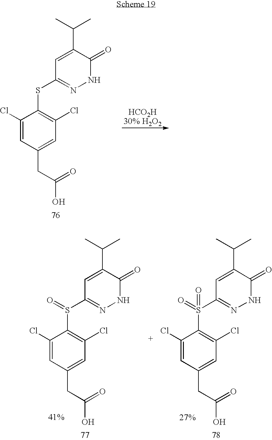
C1(Cl)=CC(CC(O)=O)=CC(Cl)=C1SC1=NNC(=O)C(C(C)C)=C1.C1(Cl)=CC(CC(O)=O)=CC(Cl)=C1S(C1=NNC(=O)C(C(C)C)=C1)=O.C1(Cl)=CC(CC(O)=O)=CC(Cl)=C1S(C1=NNC(=O)C(C(C)C)=C1)(=O)=O
